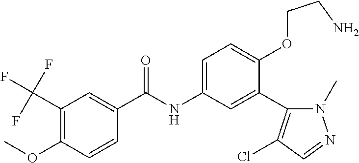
C1=CC(OC)=C(C(F)(F)F)C=C1C(=O)NC1=CC=C(OCCN)C(C2=C(Cl)C=NN2C)=C1
